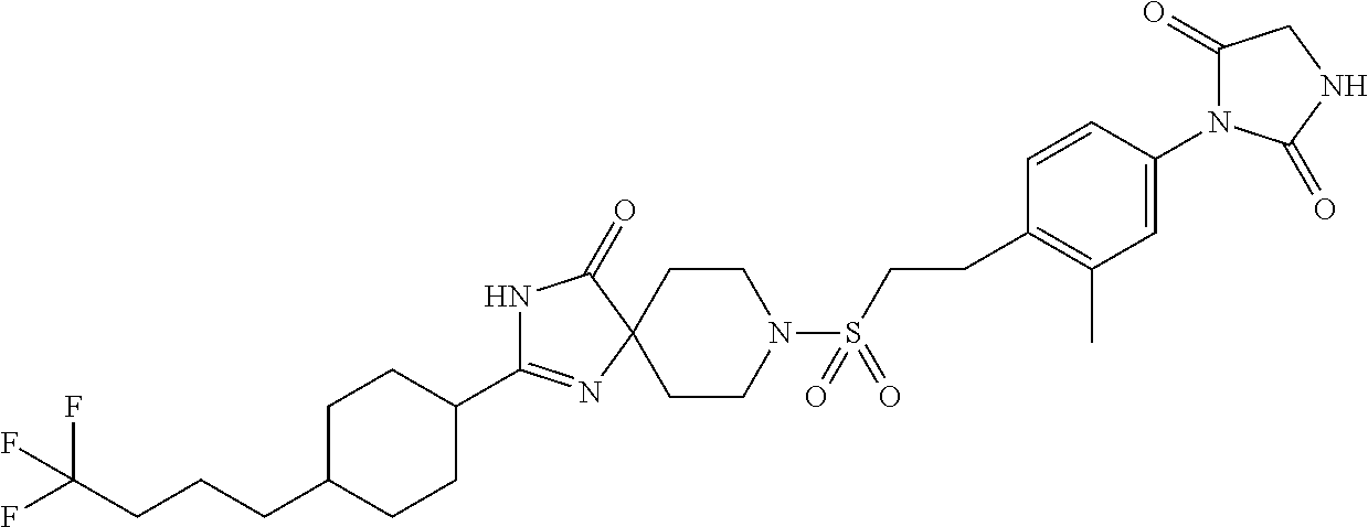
C1C(CCCC(F)(F)F)CCC(C2=NC3(C(=O)N2)CCN(S(=O)(=O)CCC2=C(C)C=C(N4C(=O)CNC4=O)C=C2)CC3)C1
